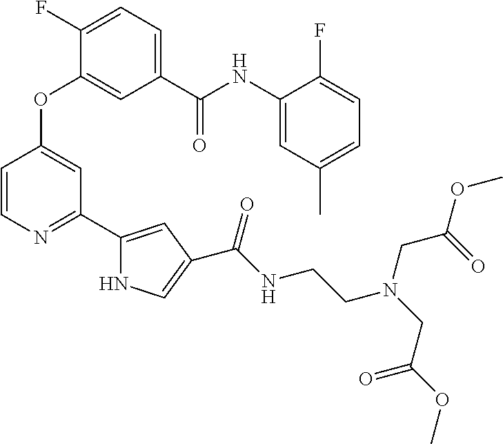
C1=C(C(=O)NC2=CC(C)=CC=C2F)C=C(OC2=CC(C3=CC(C(NCCN(CC(OC)=O)CC(OC)=O)=O)=CN3)=NC=C2)C(F)=C1
